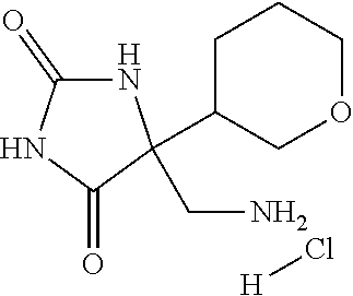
C1(=O)NC(C2COCCC2)(CN)C(=O)N1.[H]Cl
